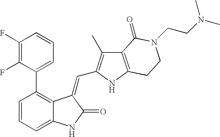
C1=CC(C2=CC=CC(F)=C2F)=C2C(=C1)NC(=O)C2=CC1=C(C)C2=C(N1)CCN(CCN(C)C)C2=O
